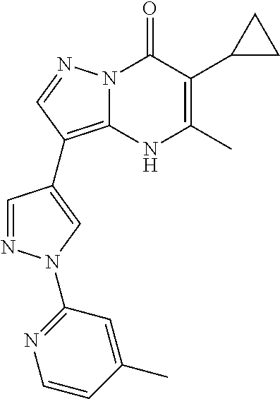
N12C(=C(C3=CN(C4=NC=CC(C)=C4)N=C3)C=N1)NC(C)=C(C1CC1)C2=O
